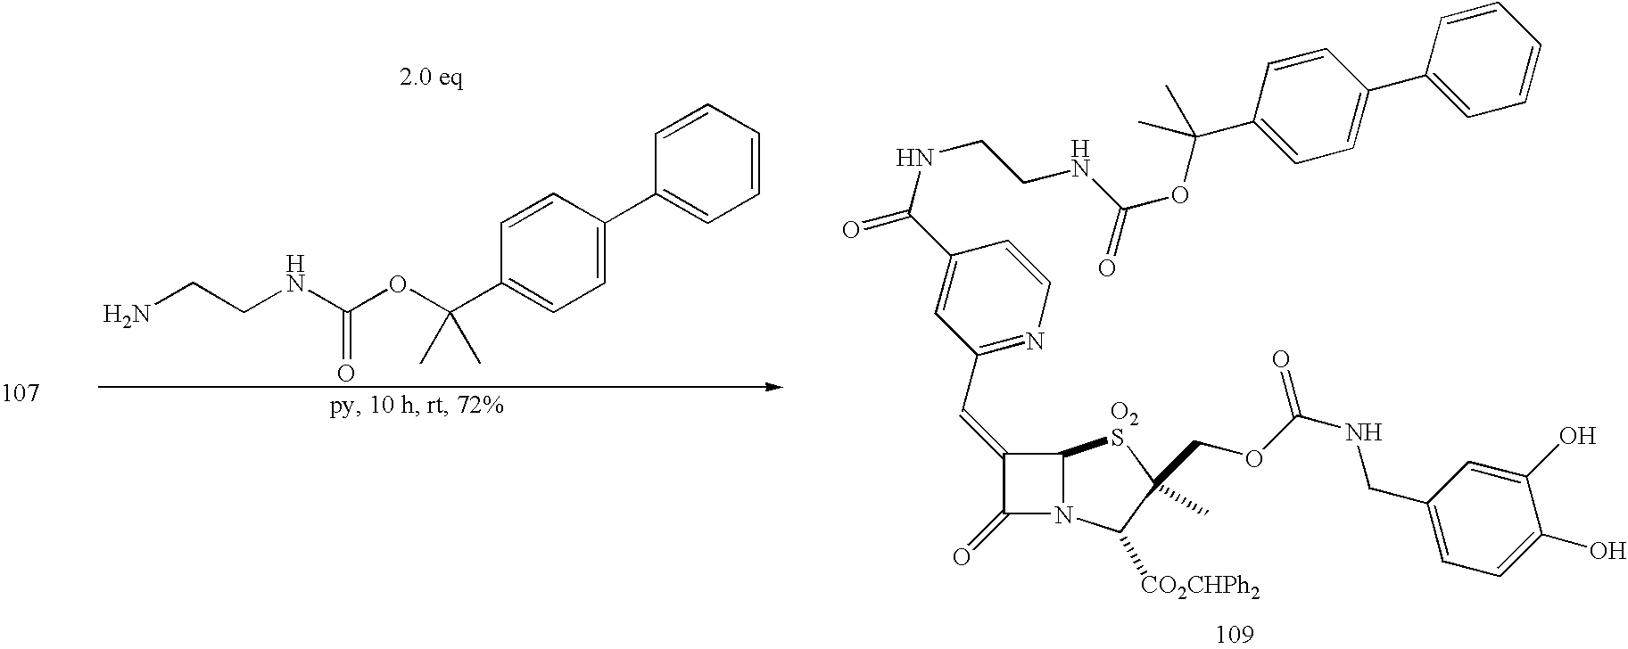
C1=CC=CC(C2=CC=C(C(OC(NCCN)=O)(C)C)C=C2)=C1.C1(=CC2=NC=CC(C(=O)NCCNC(OC(C3=CC=C(C4=CC=CC=C4)C=C3)(C)C)=O)=C2)C(=O)N2C1[O2S]C(C)(COC(NCC1=CC=C(O)C(O)=C1)=O)C2[CO2CHPh2]
